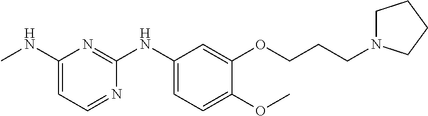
C1=C(NC)N=C(NC2=CC=C(OC)C(OCCCN3CCCC3)=C2)N=C1
